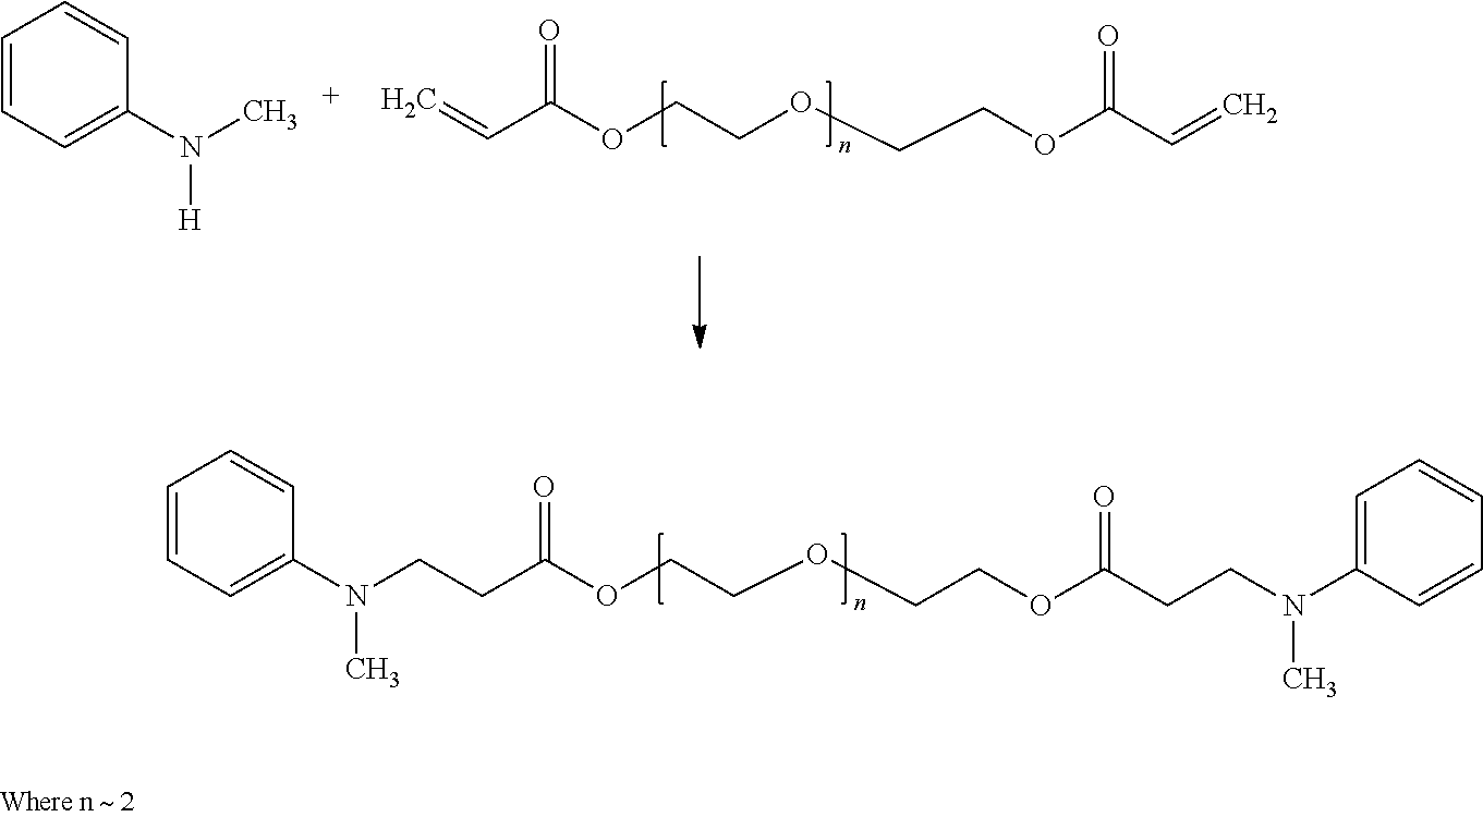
N(CCC(OCCOCCOC(CCN(C1=CC=CC=C1)C)=O)=O)(C1=CC=CC=C1)C.C(C(OCCOCCOC(C=C)=O)=O)=C.C1=C(N(C)[H])C=CC=C1
